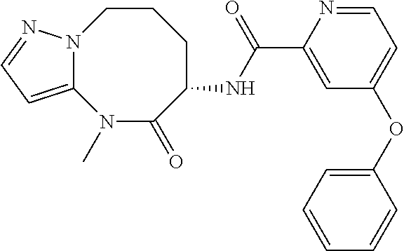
N12C(=CC=N1)N(C)C(=O)C(NC(=O)C1=CC(OC3=CC=CC=C3)=CC=N1)CCC2
